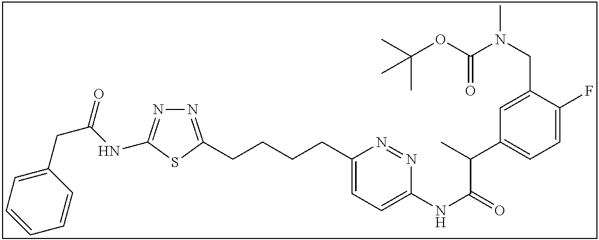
N1=C(CCCCC2=CC=C(NC(=O)C(C)C3=CC=C(F)C(CN(C)C(OC(C)(C)C)=O)=C3)N=N2)SC(NC(CC2=CC=CC=C2)=O)=N1
